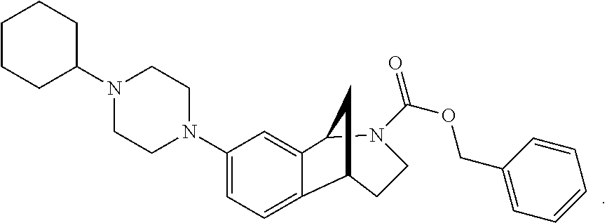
N1(C(OCC2=CC=CC=C2)=O)C2C3=CC(N4CCN(C5CCCCC5)CC4)=CC=C3C(CC1)C2
